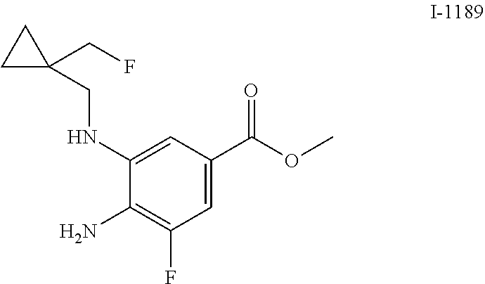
C1=C(C(OC)=O)C=C(NCC2(CF)CC2)C(N)=C1F
